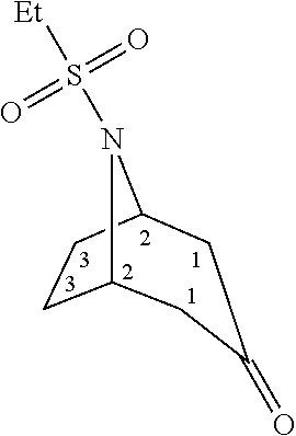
C12CCC(N1S([Et])(=O)=O)CC(=O)C2
